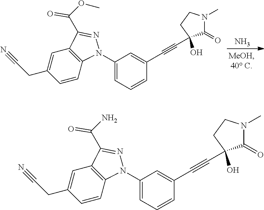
C1(N2C3=C(C=C(CC#N)C=C3)C(C(N)=O)=N2)=CC=CC(C#CC2(O)C(=O)N(C)CC2)=C1.N.C1(N2C3=C(C=C(CC#N)C=C3)C(C(OC)=O)=N2)=CC=CC(C#CC2(O)C(=O)N(C)CC2)=C1
